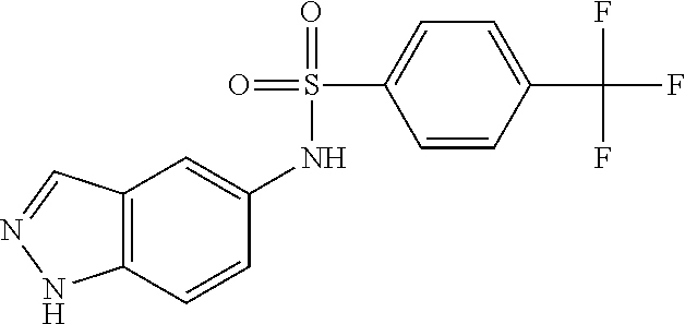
C1=C(S(NC2=CC3=C(C=C2)NN=C3)(=O)=O)C=CC(C(F)(F)F)=C1
